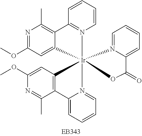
C1=CC=CN2=C1C1=C(C)N=C(OC)C=C1[Ir]213(N2=CC=CC=C2C2=C1C=C(OC)N=C2C)N1=CC=CC=C1C(=O)O3
